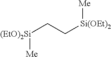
[(EtO)2Si](CC[Si(OEt)2][Me])[Me]
